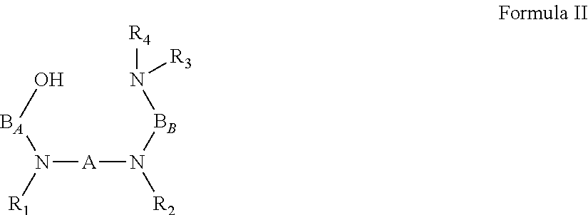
N([A]N([R2])[BB]N([R4])[R3])([BA]O)[R1]
